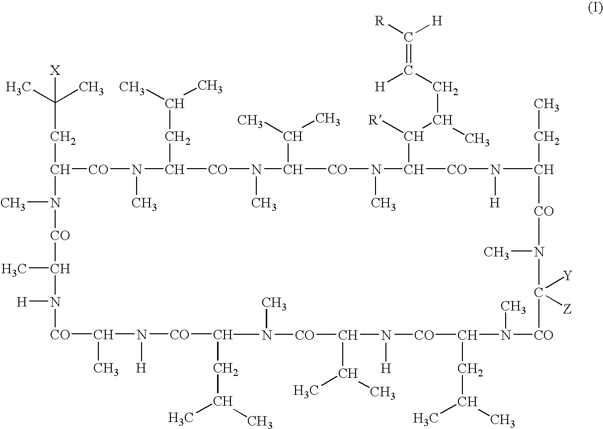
C([CO]N(C([CO]N(C([CO]N(C([CO]N(C([CO]N(C([CO]N(C([CO]N(C([CO]N(C)C)C(C)C)[H])CC(C)C)C)([Y])[Z])C)CC)[H])C(C(C)CC(=C([R])[H])[H])[R])C)C(C)C)C)CC(C)C)C)(N([CO]C(N([CO]C(N([CO]CCC(C)C)[H])C)[H])C)C)CC(C)(C)[X]
